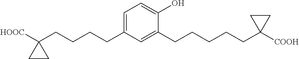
C1=C(CCCCC2([HOOC])CC2)C=C(CCCCCC2([COOH])CC2)C(O)=C1
